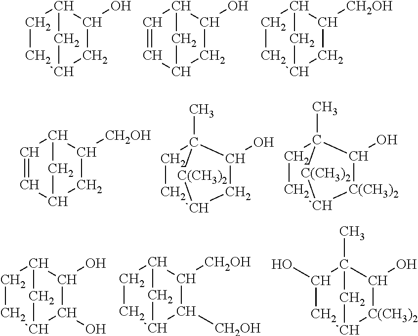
C1CC2CC(O)C1C2.C1=CC2CC(O)C1C2.C1CC2CC([CH2OH])C1C2.C1CC2CC(O)C1(C)[C(CH3)2]2.C1CC2[C(CH3)2]C(O)C1(C)[C(CH3)2]2.C1=CC2CC([CH2OH])C1C2.C1CC2C(O)C(O)C1C2.C1CC2C([CH2OH])C([CH2OH])C1C2.C1(O)CC2[C(CH3)2]C(O)C1(C)C2
